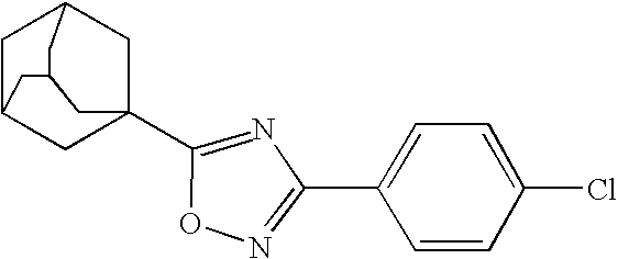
C1C2CC3(C4=NC(C5=CC=C(Cl)C=C5)=NO4)CC1CC(C3)C2
